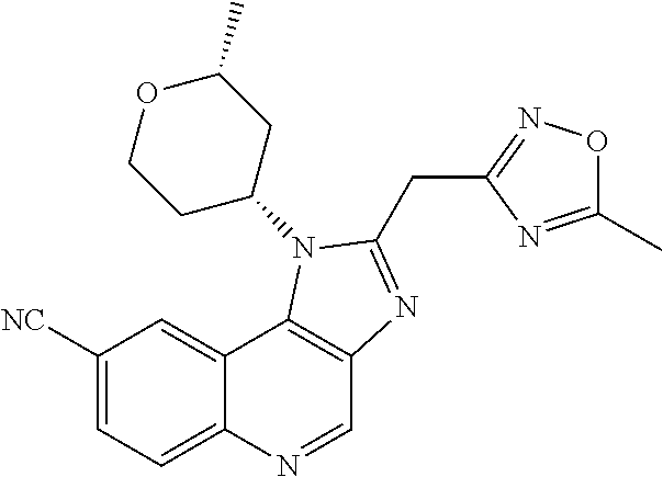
C1([NC])=CC=C2C(=C1)C1=C(C=N2)N=C(CC2=NOC(C)=N2)N1C1CC(C)OCC1
